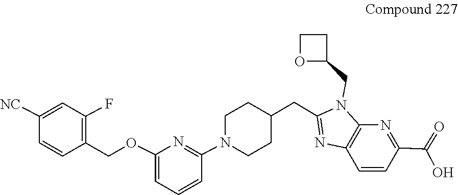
C1=CC2=C(N=C1C(=O)O)N(CC1OCC1)C(CC1CCN(C3=NC(OCC4=C(F)C=C([NC])C=C4)=CC=C3)CC1)=N2
